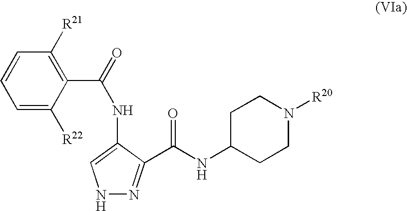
C1(C(=O)NC2=CNN=C2C(NC2CCN([R20])CC2)=O)=C([R21])C=CC=C1[R22]
